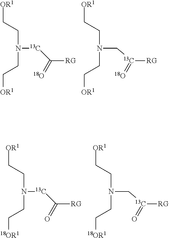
[OR1]CCN(CC[OR1])[13C]C(=[18O])[RG].[OR1]CCN(CC[OR1])C[13C](=[18O])[RG].[OR1]CCN(CC[18OR1])[13C]C(=O)[RG].[OR1]CCN(CC[18OR1])C[13C](=O)[RG]
